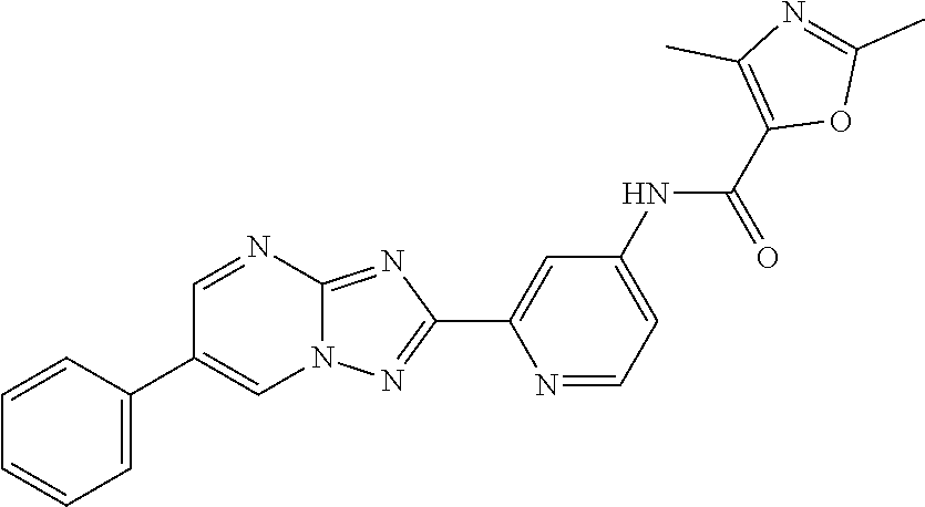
N1=CC=C(NC(C2=C(C)N=C(C)O2)=O)C=C1C1=NN2C(=N1)N=CC(C1=CC=CC=C1)=C2
